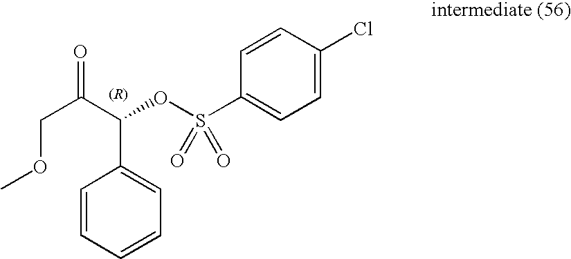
C1=CC=CC=C1C(C(COC)=O)OS(C1=CC=C(Cl)C=C1)(=O)=O
